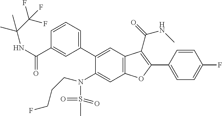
C1=CC(C2=C(C(=O)NC)C3=C(C=C(N(S(=O)(=O)C)CCCF)C(C4=CC=CC(C(NC(C)(C)C(F)(F)F)=O)=C4)=C3)O2)=CC=C1F
